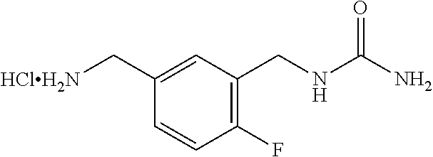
C([HClH2N])C1=CC(CNC(=O)N)=C(F)C=C1
